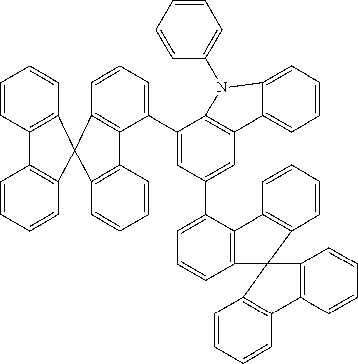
C1(C2=CC=CC3=C2C2=C(C=CC=C2)C32C3=C(C=CC=C3)C3=C2C=CC=C3)=CC(C2=CC=CC3=C2C2=C(C=CC=C2)C32C3=C(C=CC=C3)C3=C2C=CC=C3)=CC2=C1N(C1=CC=CC=C1)C1=CC=CC=C21
